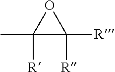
C1(C)([R])C([R])([R])O1
